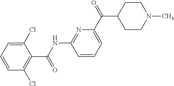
C(NC1=NC(C(C2CCN(C)CC2)=O)=CC=C1)(=O)C1=C(Cl)C=CC=C1Cl
